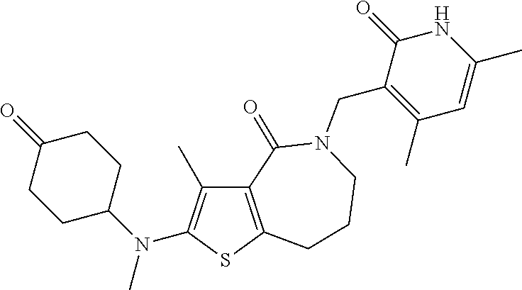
C12=C(SC(N(C3CCC(=O)CC3)C)=C1C)CCCN(CC1=C(C)C=C(C)NC1=O)C2=O
